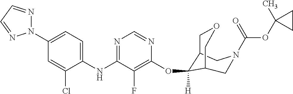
C1(NC2=NC=NC(OC3([H])C4COCC3CN(C(OC3(C)CC3)=O)C4)=C2F)=CC=C(N2N=CC=N2)C=C1Cl
